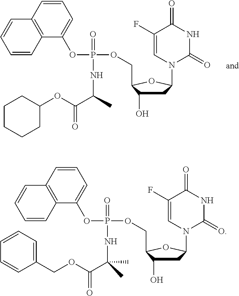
C1C(O)C(COP(OC2=CC=CC3=C2C=CC=C3)(=O)NC(C(OC2CCCCC2)=O)C)OC1N1C(=O)NC(=O)C(F)=C1.C1C(O)C(COP(OC2=CC=CC3=C2C=CC=C3)(=O)NC(C(OCC2=CC=CC=C2)=O)(C)C)OC1N1C(=O)NC(=O)C(F)=C1
